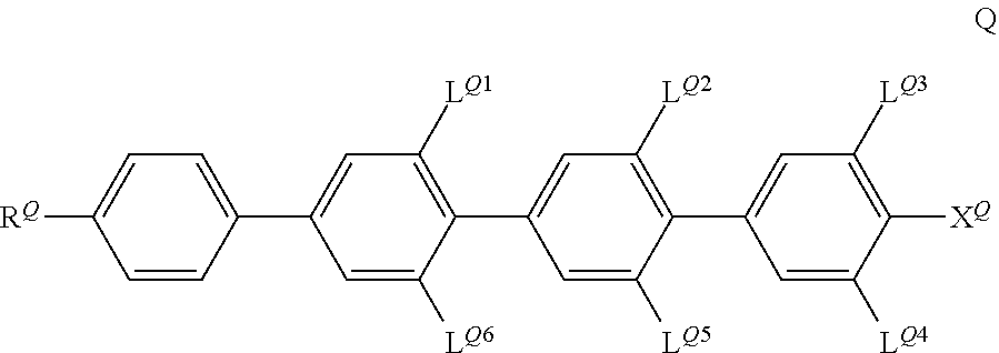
C1=C([LQ6])C(C2=CC([LQ2])=C(C3=CC([LQ3])=C([XQ])C([LQ4])=C3)C([LQ5])=C2)=C([LQ1])C=C1C1=CC=C([RQ])C=C1
